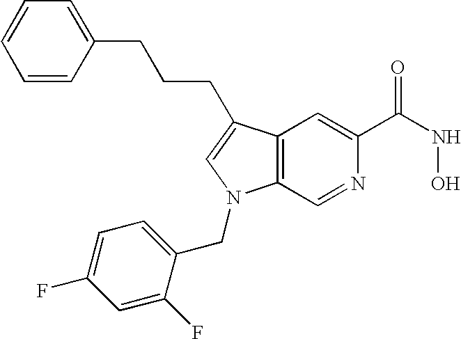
C12=C(C(CCCC3=CC=CC=C3)=CN1CC1=CC=C(F)C=C1F)C=C(C(NO)=O)N=C2
